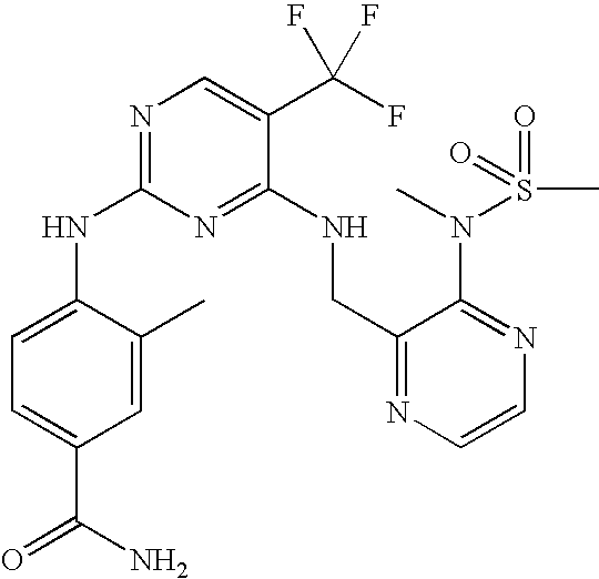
C1(NC2=NC=C(C(F)(F)F)C(NCC3=NC=CN=C3N(S(C)(=O)=O)C)=N2)=CC=C(C(N)=O)C=C1C
